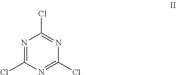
N1=C(Cl)N=C(Cl)N=C1Cl
